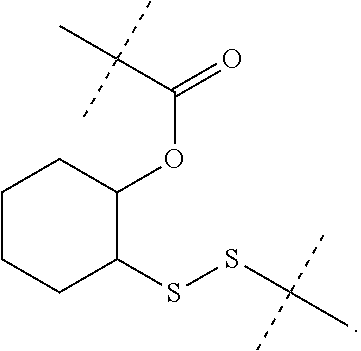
C1CCC(SSC(C)(C)C)C(OC(=O)C(C)(C)C)C1
